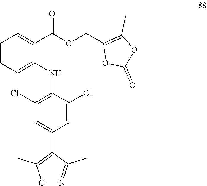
O1N=C(C)C(C2=CC(Cl)=C(NC3=CC=CC=C3C(OCC3=C(C)OC(=O)O3)=O)C(Cl)=C2)=C1C
